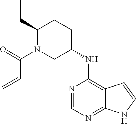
N1=CN=C2C(=C1NC1CCC(CC)N(C(=O)C=C)C1)C=CN2
